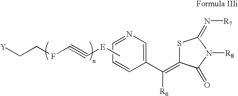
S1C(=C(C2=CN=CC=C2)[R6])C(=O)N([R8])C1=N[R7].C[E]C#CFCC[Y]
